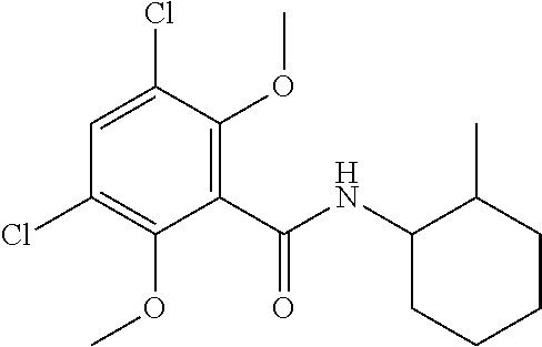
C1=C(Cl)C(OC)=C(C(NC2CCCCC2C)=O)C(OC)=C1Cl
